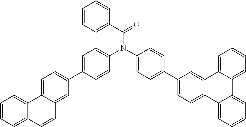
C1=C(C2=CC=C(N3C(=O)C4=C(C5=C3C=CC(C3=CC=C6C(=C3)C=CC3=CC=CC=C63)=C5)C=CC=C4)C=C2)C=C2C(=C1)C1=CC=CC=C1C1=CC=CC=C21
